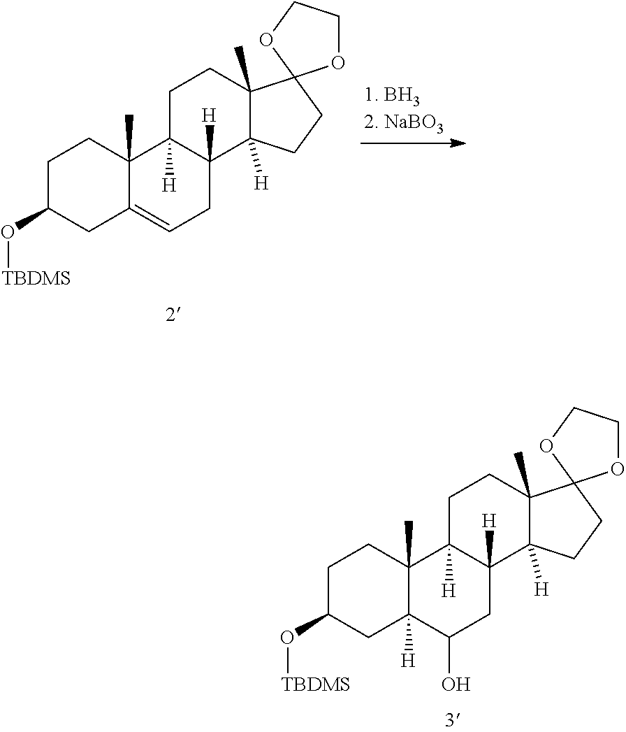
C1C(O[TBDMS])CC2=CCC3([H])C([H])(C2(C)C1)CCC1(C)C3([H])CCC12OCCO2.C1C(O[TBDMS])CC2([H])C(C)(C1)C1([H])C([H])(CC2O)C2([H])C(C)(CC1)C1(CC2)OCCO1
